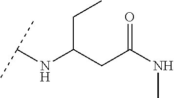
C(C(CC(NC)=O)NC(C)C)C
